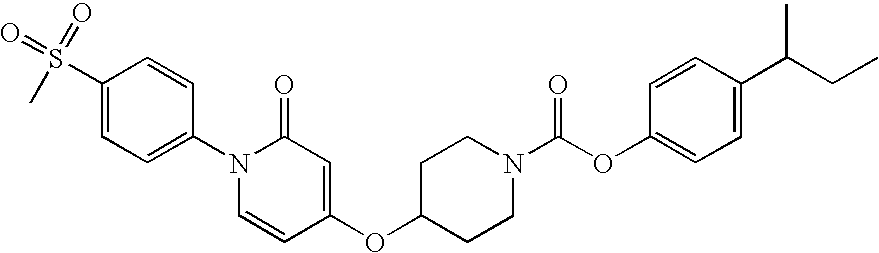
C1(N2C=CC(OC3CCN(C(OC4=CC=C(C(CC)C)C=C4)=O)CC3)=CC2=O)=CC=C(S(=O)(=O)C)C=C1
